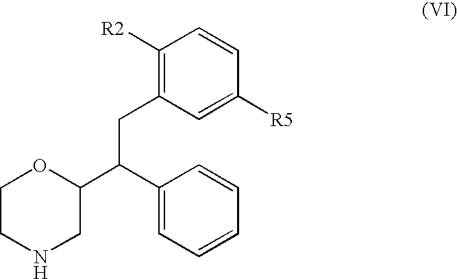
C1CNCC(C(C2=CC=CC=C2)CC2=C([R2])C=CC([R5])=C2)O1
